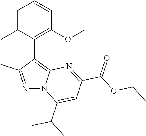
N1=C(C)C(C2=C(OC)C=CC=C2C)=C2N1C(C(C)C)=CC(C(OCC)=O)=N2
